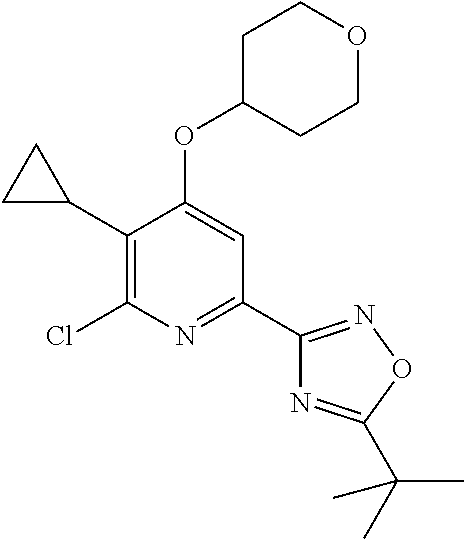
C1(C2CC2)=C(Cl)N=C(C2=NOC(C(C)(C)C)=N2)C=C1OC1CCOCC1
